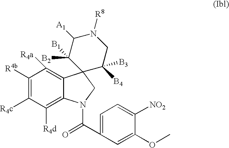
C1([R4b])=C([R4c])C([R4d])=C2C(=C1[R4a])C1(CN2C(=O)C2=CC=C([NO2])C(OC)=C2)C([B4])([B3])CN([R8])C([A1])C1([B1])[B2]
